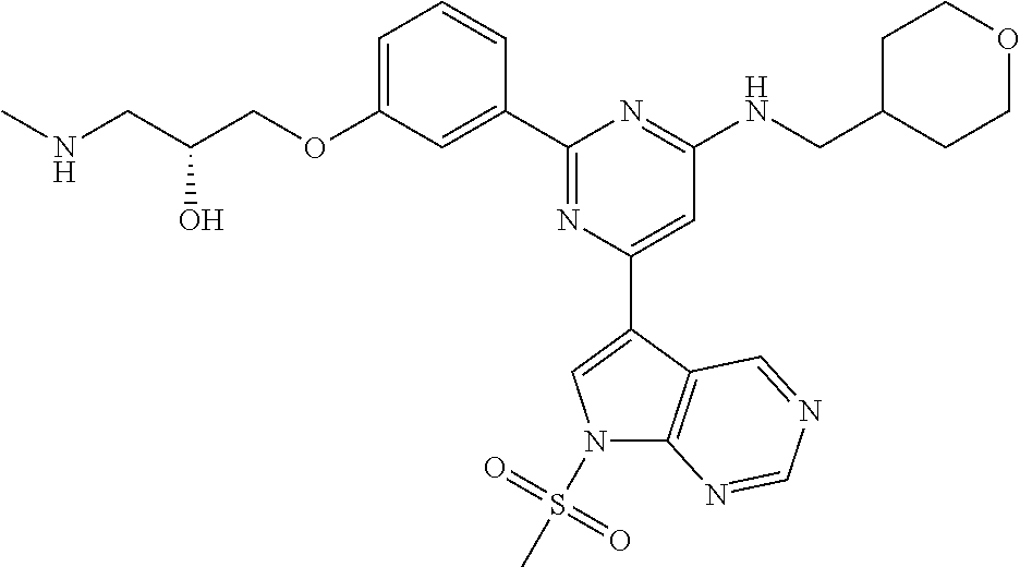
C1=C(OCC(CNC)O)C=C(C2=NC(C3=CN(S(C)(=O)=O)C4=C3C=NC=N4)=CC(NCC3CCOCC3)=N2)C=C1
